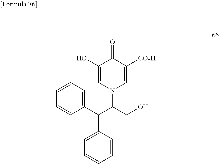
N1(C(CO)C(C2=CC=CC=C2)C2=CC=CC=C2)C=C([CO2H])C(=O)C(O)=C1
